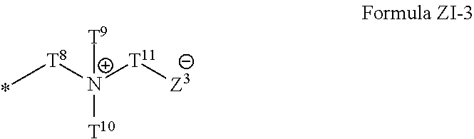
C[T8][N+]([T11][Z3])([T9])[T10]
